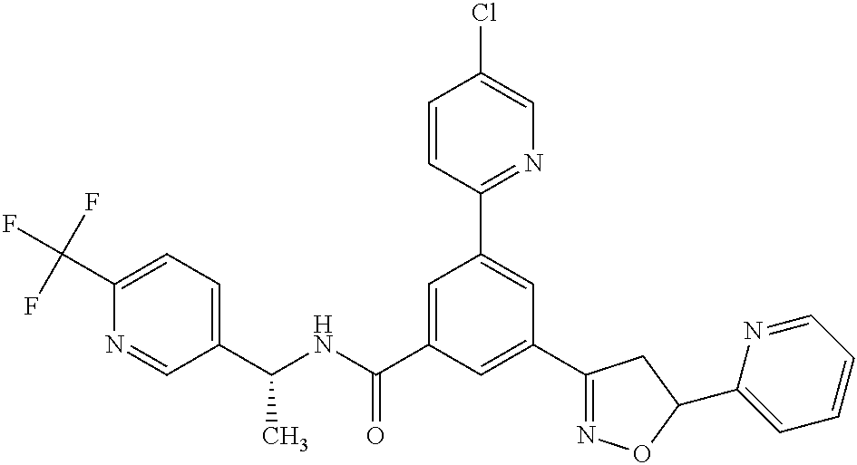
C1(C(NC(C2=CC(C3=NC=C(Cl)C=C3)=CC(C3=NOC(C4=CC=CC=N4)C3)=C2)=O)C)=CC=C(C(F)(F)F)N=C1
